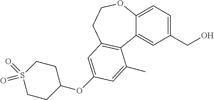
C1(CO)=CC=C2C(=C1)C1=C(CCO2)C=C(OC2CCS(=O)(=O)CC2)C=C1C
